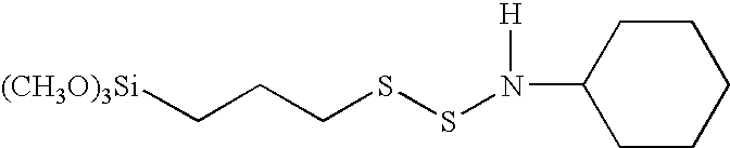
C1CC(N([H])SSCCC[(CH3O)3Si])CCC1
